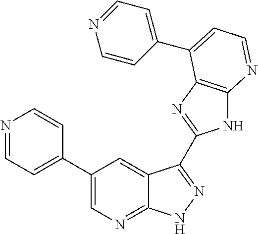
C1(C2=CN=C3C(=C2)C(C2=NC4=C(N2)N=CC=C4C2=CC=NC=C2)=NN3)=CC=NC=C1
